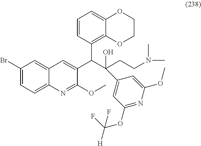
C1(Br)=CC=C2C(=C1)C=C(C(C(CCN(C)C)(C1=CC(OC([H])(F)F)=NC(OC)=C1)O)C1=C3C(=CC=C1)OCCO3)C(OC)=N2
